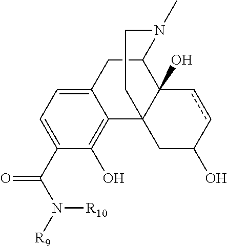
C12=CC=C(C(N([R9])[R10])=O)C(O)=C1C13C(O)(C(C2)N(C)CC1)ccC(O)C3
